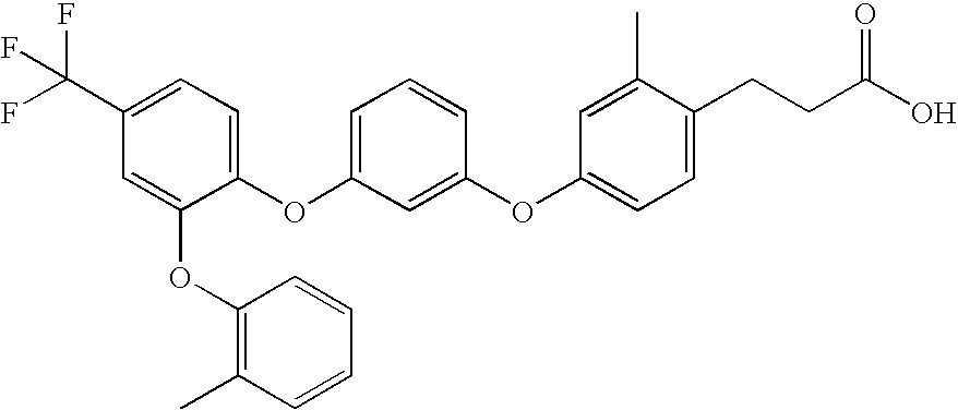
C1=C(C(F)(F)F)C=C(OC2=C(C)C=CC=C2)C(OC2=CC=CC(OC3=CC=C(CCC(O)=O)C(C)=C3)=C2)=C1
